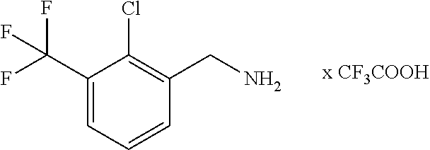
C1(C(F)(F)F)=CC=CC(CN)=C1Cl
